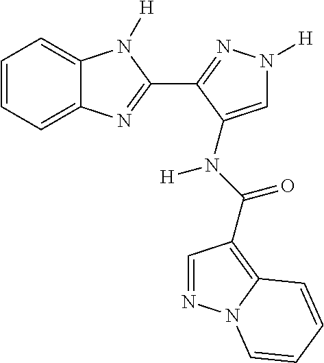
C1=CC=C2C(=C1)N([H])C(C1=NN([H])C=C1N(C(=O)C1=C3N(N=C1)C=CC=C3)[H])=N2
